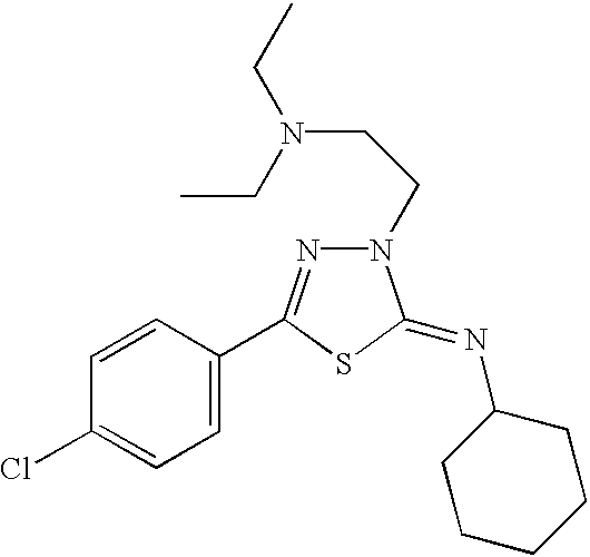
C1=CC(C2=NN(CCN(CC)CC)C(=NC3CCCCC3)S2)=CC=C1Cl
